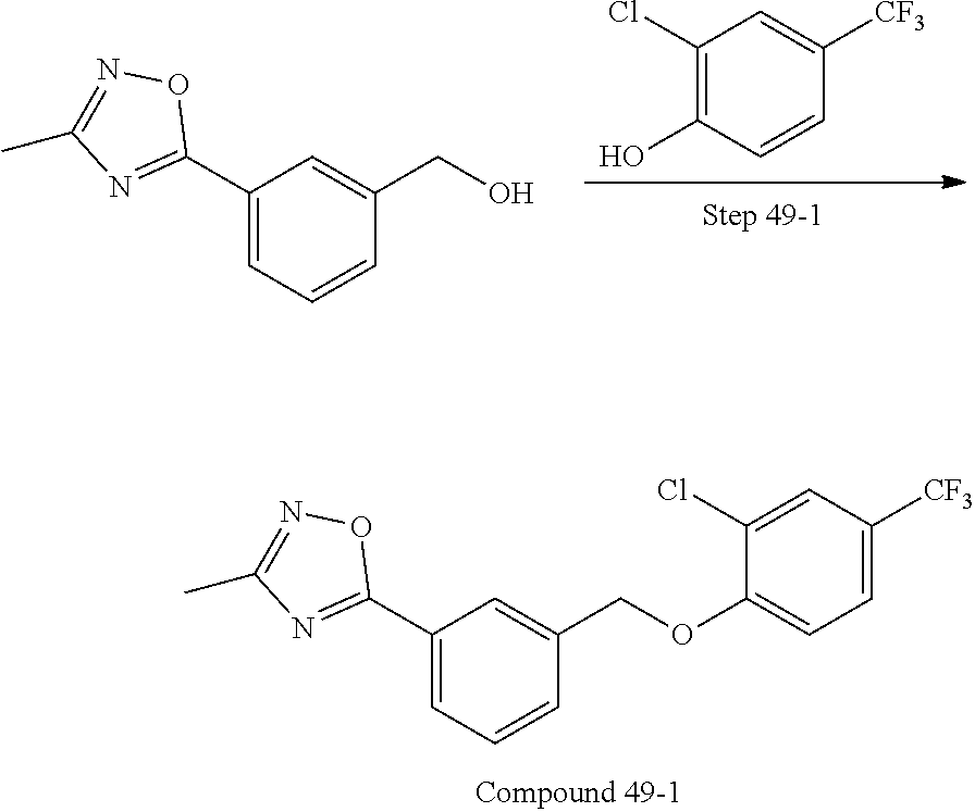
C1(C2=NC(C)=NO2)=CC=CC(COC2=CC=C([CF3])C=C2Cl)=C1.C1(Cl)=C(O)C=CC([CF3])=C1.C1(C2=NC(C)=NO2)=CC=CC(CO)=C1
